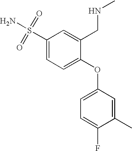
C1(S(=O)(=O)N)=CC=C(OC2=CC=C(F)C(C)=C2)C(CNC)=C1
